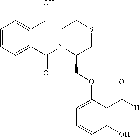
C1(C(N2C(COC3=CC=CC(O)=C3C([H])=O)CSCC2)=O)=CC=CC=C1CO
